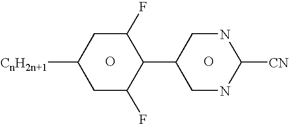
O.C1([CnH2n+1])CC(F)C(C2CNC([CN])NC2)C(F)C1.O
